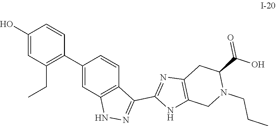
C12=C(N=C(C3=NNC4=C3C=CC(C3=C(CC)C=C(O)C=C3)=C4)N1)CC(C(O)=O)N(CCC)C2
